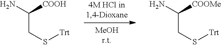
NC(CS[Trt])[COOH].NC(CS[Trt])[COOMe]
